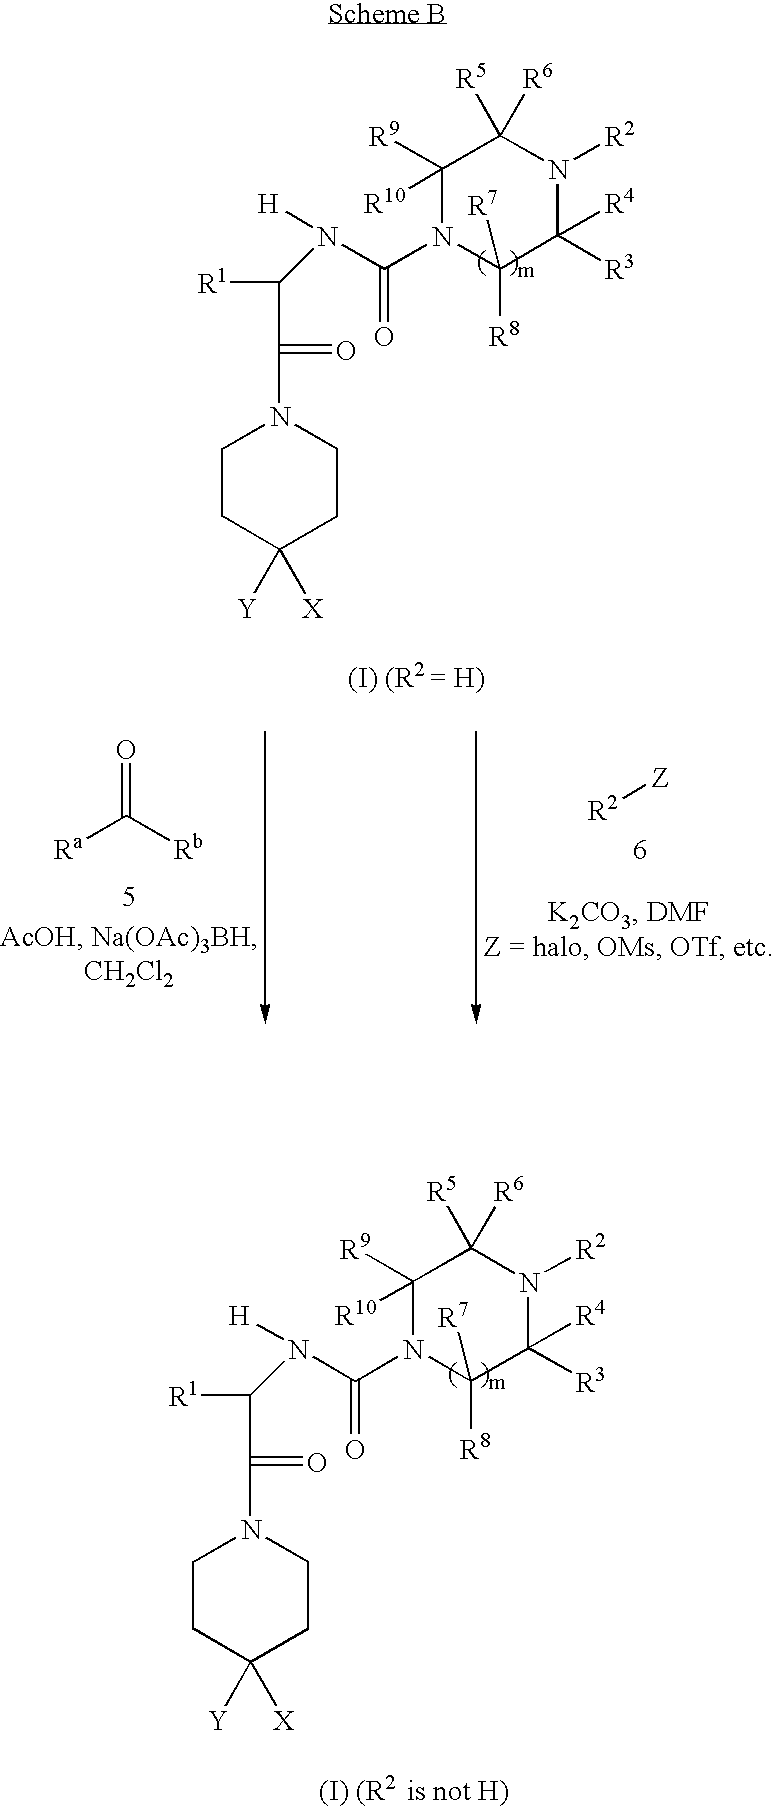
C1CC([X])([Y])CCN1C(=O)C([R1])N(C(=O)N1C([R9])([R10])C([R5])([R6])N([R2])C([R3])([R4])C1([R8])[R7])[H].C1CC([X])([Y])CCN1C(=O)C([R1])N(C(=O)N1C([R9])([R10])C([R5])([R6])N([R2])C([R3])([R4])C1([R8])[R7])[H].[Ra]C([Rb])=O.[R2][Z]
